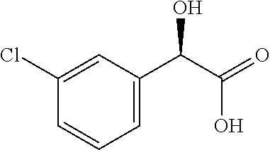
C1=C(Cl)C=CC=C1C(C(=O)O)O
